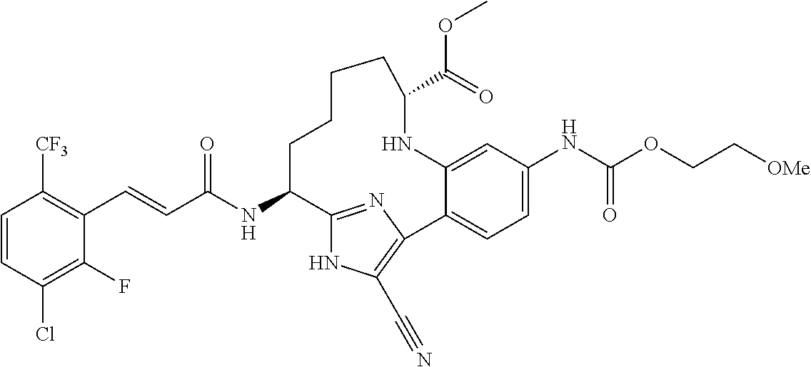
C(C(NC1C2=NC(=C(C#N)N2)C2=CC=C(NC(OCC[OMe])=O)C=C2NC(C(=O)OC)CCCC1)=O)=CC1=C([CF3])C=CC(Cl)=C1F
